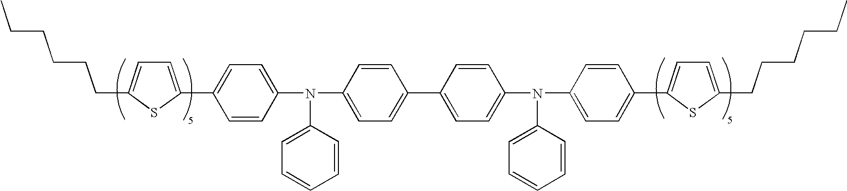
C1=C(C2=CC=C(N(C3=CC=CC=C3)C3=CC=C(C4=CC=C(N(C5=CC=CC=C5)C5=CC=C(C6=CC=C(CCCCCC)S6)C=C5)C=C4)C=C3)C=C2)SC(CCCCCC)=C1
